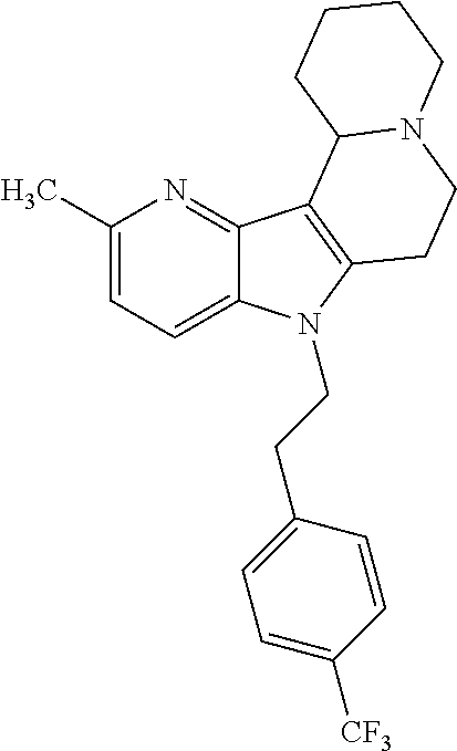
C1(C)=CC=C2C(=N1)C1=C(N2CCC2=CC=C([CF3])C=C2)CCN2C1CCCC2
